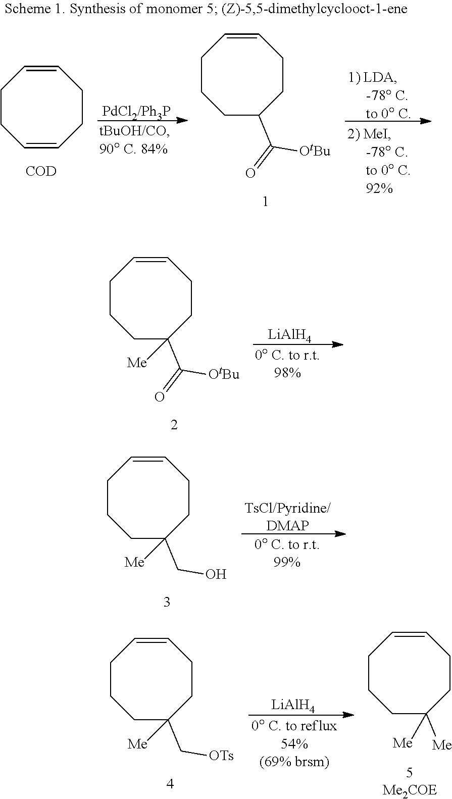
C1CCC(C(=O)[OtBu])([Me])CCC=C1.[LiAlH4].C1CCC(CO)([Me])CCC=C1.[TsCl/Pyridine/DMAP].C1CCC(C[OTs])([Me])CCC=C1.[LiAlH4].C1CCC([Me])([Me])CCC=C1.C1CC=CCCC=C1.[COD].C1CCC(C(=O)[OtBu])CCC=C1
